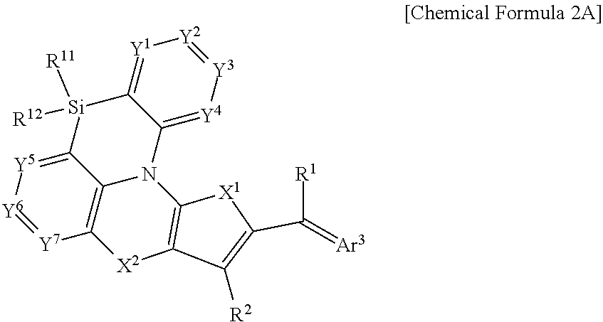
C12=[Y5][Y6]=[Y7]C3=C1N(C1=[Y4][Y3]=[Y2][Y1]=C1[Si]2([R11])[R12])C1=C([X2]3)C([R2])=C(C([R1])=[Ar3])[X1]1
